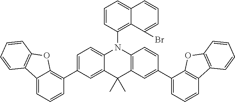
C1=C(C2=C3C(=CC=C2)C2=C(O3)C=CC=C2)C=C2C(=C1)N(C1=C3C(=CC=C1)C=CC=C3Br)C1=C(C=C(C3=CC=CC4=C3OC3=C4C=CC=C3)C=C1)C2(C)C
